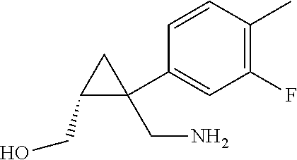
C1(F)=C(C)C=CC(C2(CN)CC2CO)=C1
